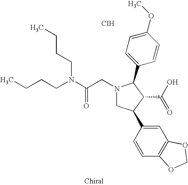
CCCCN(C(CN1CC(C2=CC3=C(C=C2)OCO3)C(C(=O)O)C1C1=CC=C(OC)C=C1)=O)CCCC.[CIH]
